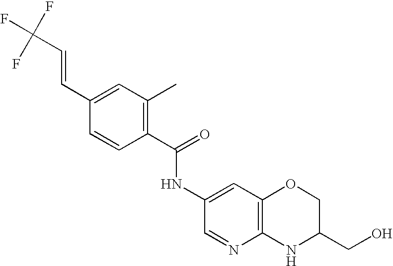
C1(C=CC(F)(F)F)=CC(C)=C(C(=O)NC2=CC3=C(N=C2)NC(CO)CO3)C=C1
